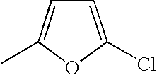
C1=C(Cl)OC(C)=C1
